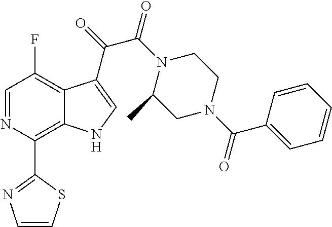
C1=NC(C2=NC=CS2)=C2C(=C1F)C(C(=O)C(N1C(C)CN(C(C3=CC=CC=C3)=O)CC1)=O)=CN2
